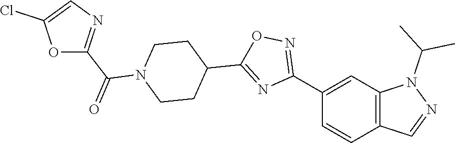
C1(C2=NOC(C3CCN(C(=O)C4=NC=C(Cl)O4)CC3)=N2)=CC2=C(C=C1)C=NN2C(C)C
